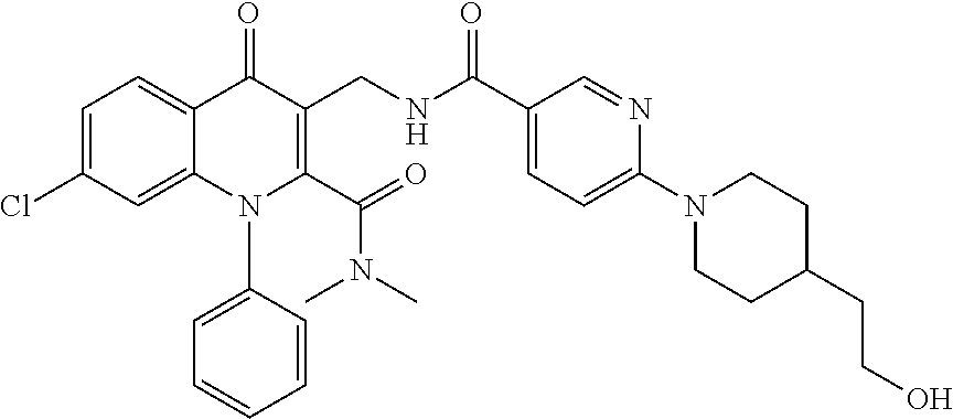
C1=C(Cl)C=C2C(=C1)C(=O)C(CNC(C1=CC=C(N3CCC(CCO)CC3)N=C1)=O)=C(C(=O)N(C)C)N2C1=CC=CC=C1
